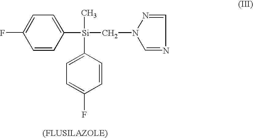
C1=CC([Si](C)(C2=CC=C(F)C=C2)CN2C=NC=N2)=CC=C1F
